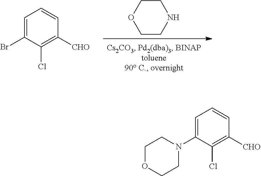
O1CCNCC1.C1=C(Br)C(Cl)=C([CHO])C=C1.C1=C(N2CCOCC2)C(Cl)=C([CHO])C=C1
